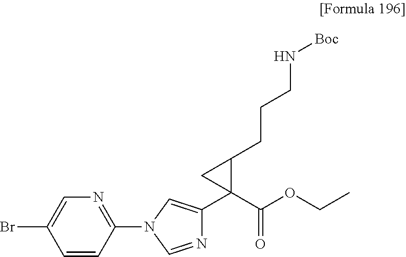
C1=CC(N2C=NC(C3(C(OCC)=O)C(CCCN[Boc])C3)=C2)=NC=C1Br
